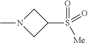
N1(C)CC(S([Me])(=O)=O)C1
